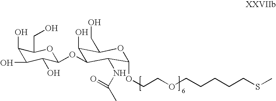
C1(O)C(O)C(O)C(OC2C(O)C(CO)OC(OCCOCCCCCSC)C2NC(=O)C)OC1CO
